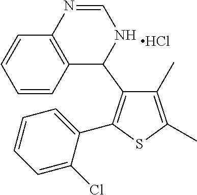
C1(C)=C(C)SC(C2=CC=CC=C2Cl)=C1C1C2=C(C=CC=C2)N=CN1.Cl
